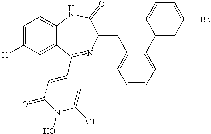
C1=CC=C(C2=CC(Br)=CC=C2)C(CC2C(=O)NC3=CC=C(Cl)C=C3C(C3=CC(=O)N(O)C(O)=C3)=N2)=C1
